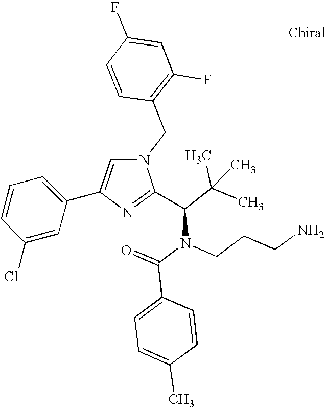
N1(CC2=C(F)C=C(F)C=C2)C=C(C2=CC=CC(Cl)=C2)N=C1C(C(C)(C)C)N(C(=O)C1=CC=C(C)C=C1)CCCN
